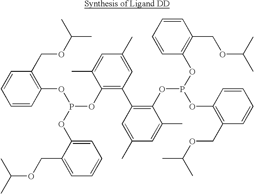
C1=CC(OP(OC2=CC=CC=C2COC(C)C)OC2=C(C3=C(OP(OC4=C(COC(C)C)C=CC=C4)OC4=C(COC(C)C)C=CC=C4)C(C)=CC(C)=C3)C=C(C)C=C2C)=C(COC(C)C)C=C1
